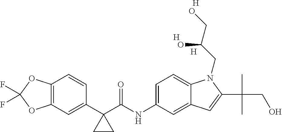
C1(C2(C(NC3=CC=C4C(=C3)C=C(C(C)(CO)C)N4CC(CO)O)=O)CC2)=CC2=C(C=C1)OC(F)(F)O2.[H].[H].[H]
